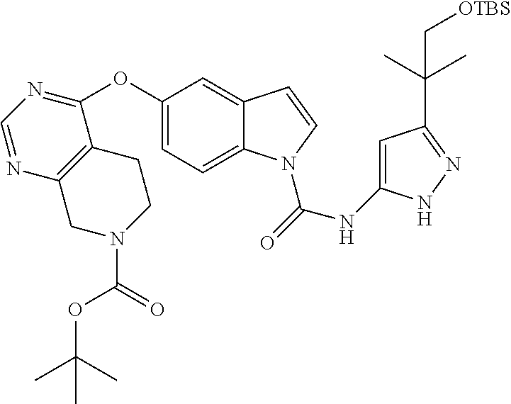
C1=C2C(=CC(OC3=NC=NC4=C3CCN(C(OC(C)(C)C)=O)C4)=C1)C=CN2C(NC1=CC(C(C)(C)C[OTBS])=NN1)=O
